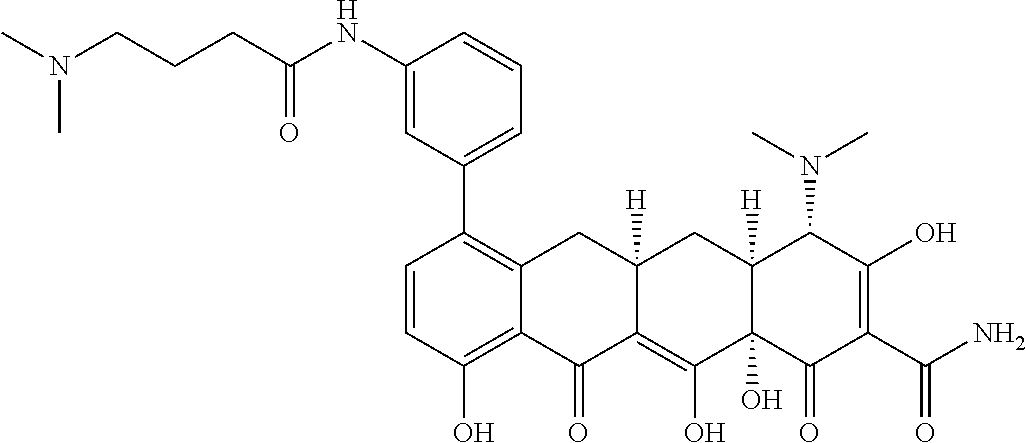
C1=CC(O)=C2C(=C1C1=CC=CC(NC(CCCN(C)C)=O)=C1)CC1([H])C(=C(O)C3(O)C([H])(C1)C(N(C)C)C(O)=C(C(=O)N)C3=O)C2=O
